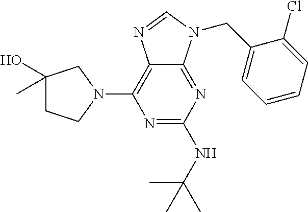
N1=C(NC(C)(C)C)N=C2C(=C1N1CC(O)(C)CC1)N=CN2CC1=CC=CC=C1Cl
